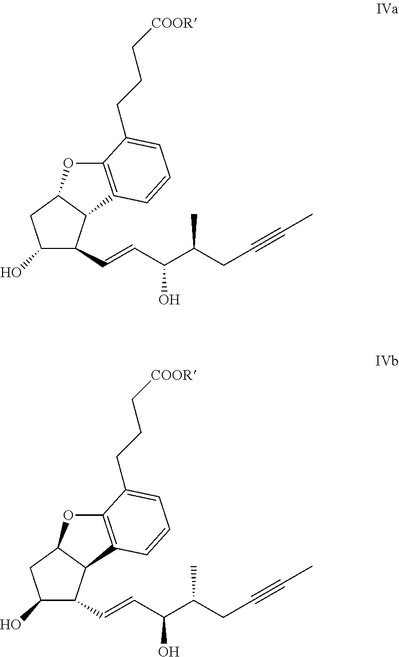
C1(O)C(C=CC(C(CC#CC)C)O)C2C(C1)OC1=C2C=CC=C1CCC[COOR].C1(O)C(C=CC(C(CC#CC)C)O)C2C(C1)OC1=C2C=CC=C1CCC[COOR]
